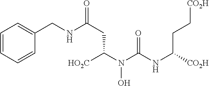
C1=CC(CNC(CC(N(C(NC([CO2H])CC[CO2H])=O)O)[HO2C])=O)=CC=C1
